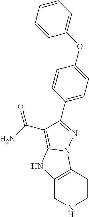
C1CC2=C(CN1)NC1=C(C(N)=O)C(C3=CC=C(OC4=CC=CC=C4)C=C3)=NN21
